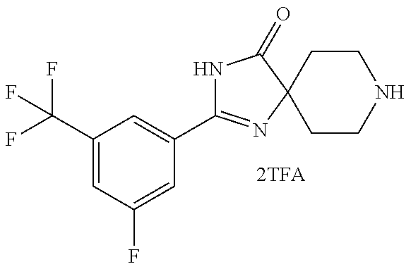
C1(C2=NC3(C(=O)N2)CCNCC3)=CC(C(F)(F)F)=CC(F)=C1
